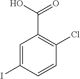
C1=C(I)C=CC(Cl)=C1C(O)=O
